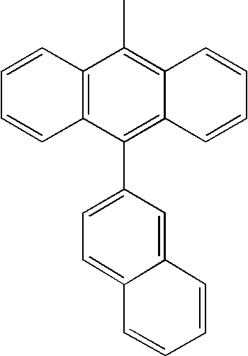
C12=C(C(C3=CC=C4C(=C3)C=CC=C4)=C3C(=C1C)C=CC=C3)C=CC=C2
